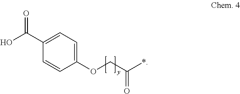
OC(C1=CC=C(OCC(*)=O)C=C1)=O
